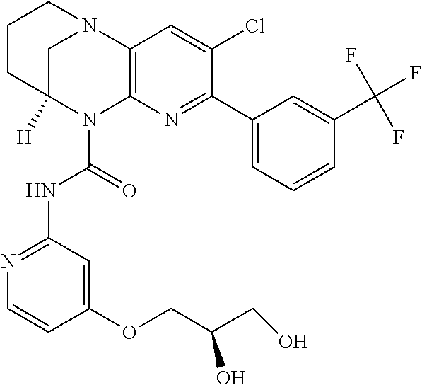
C1CC2([H])CN(C1)C1=C(N2C(=O)NC2=NC=CC(OCC(CO)O)=C2)N=C(C2=CC=CC(C(F)(F)F)=C2)C(Cl)=C1
